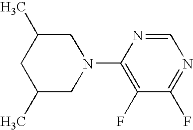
N1=C(F)C(F)=C(N2CC(C)CC(C)C2)N=C1
